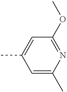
C1=C(C)N=C(OC)C=C1C
